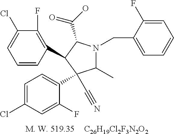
[C26H19Cl2F3N2O2].C1(F)=C(C2C(C(O)=O)N(CC3=CC=CC=C3F)C(C)C2(C#N)C2=CC=C(Cl)C=C2F)C=CC=C1Cl
